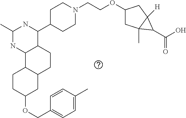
O(C1CC2C(CC1)C1C(CC2)C(C2CCN(CCOC3CC4(C)C([H])(C3)C4C(O)=O)CC2)NC(C)N1)CC1=CC=C(C)C=C1
